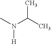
N([H])(C)C(C)C
